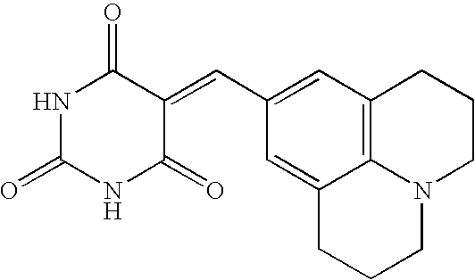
N1C(=O)NC(=O)C(=CC2=CC3=C4C(=C2)CCCN4CCC3)C1=O
